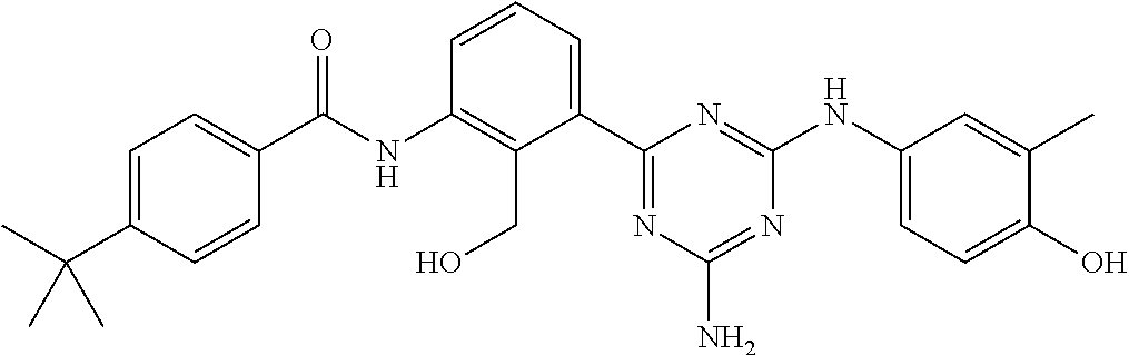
N(C1=C(CO)C(C2=NC(N)=NC(NC3=CC=C(O)C(C)=C3)=N2)=CC=C1)C(=O)C1=CC=C(C(C)(C)C)C=C1
